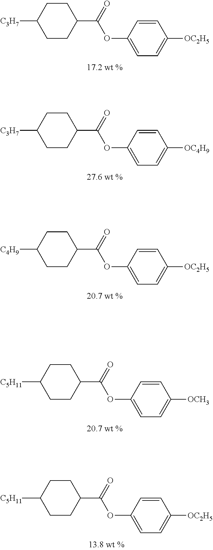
C1(C(=O)OC2=CC=C([OC2H5])C=C2)CCC([C3H7])CC1.C1(C(=O)OC2=CC=C([OC4H9])C=C2)CCC([C3H7])CC1.C1(C(=O)OC2=CC=C([OC2H5])C=C2)CCC([C4H9])CC1.C1(C(=O)OC2=CC=C([OCH3])C=C2)CCC([C5H11])CC1.C1(C(=O)OC2=CC=C([OC2H5])C=C2)CCC([C5H11])CC1
